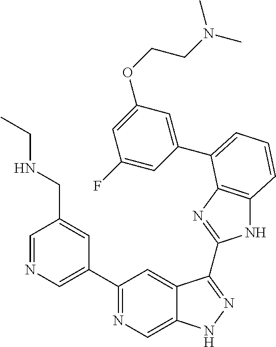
C1(C2=NC=C3C(=C2)C(C2=NC4=C(N2)C=CC=C4C2=CC(OCCN(C)C)=CC(F)=C2)=NN3)=CN=CC(CNCC)=C1
